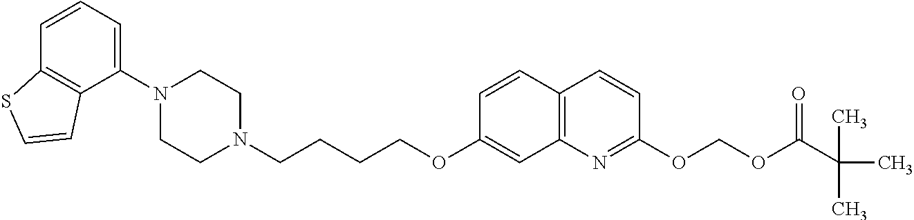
C1(N2CCN(CCCCOC3=CC4=C(C=C3)C=CC(OCOC(C(C)(C)C)=O)=N4)CC2)=CC=CC2=C1C=CS2
